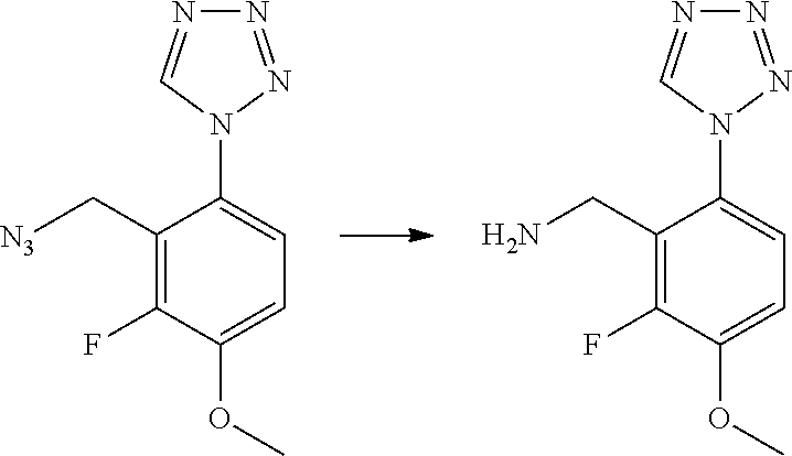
C1(C[N3])=C(F)C(OC)=CC=C1N1N=NN=C1.C1(CN)=C(F)C(OC)=CC=C1N1N=NN=C1
